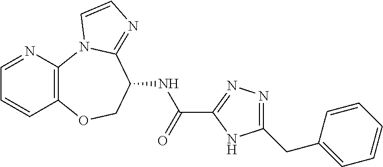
C1=NC2=C(C=C1)OCC(NC(C1=NN=C(CC3=CC=CC=C3)N1)=O)C1=NC=CN21
